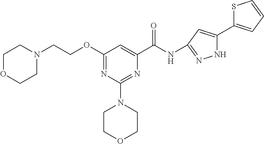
N(C(C1=CC(OCCN2CCOCC2)=NC(N2CCOCC2)=N1)=O)C1=NNC(C2=CC=CS2)=C1
